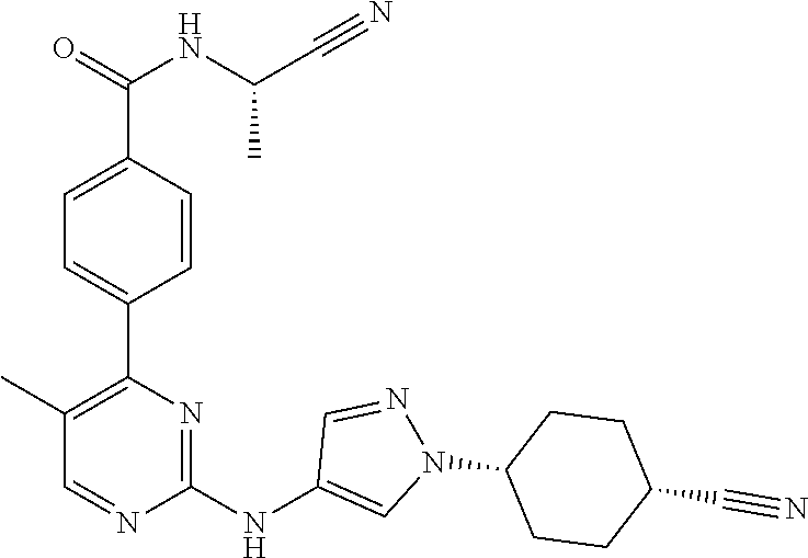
C1(C2=C(C)C=NC(NC3=CN(C4CCC(C#N)CC4)N=C3)=N2)=CC=C(C(=O)NC(C#N)C)C=C1
